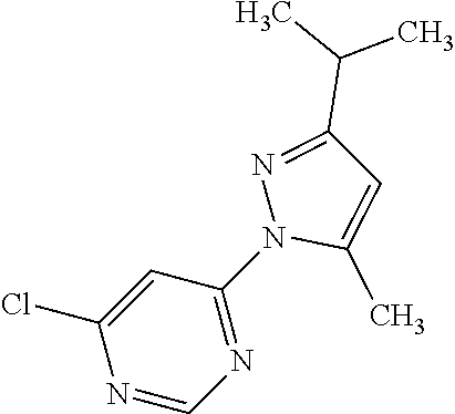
C1(N2C(C)=CC(C(C)C)=N2)=NC=NC(Cl)=C1
